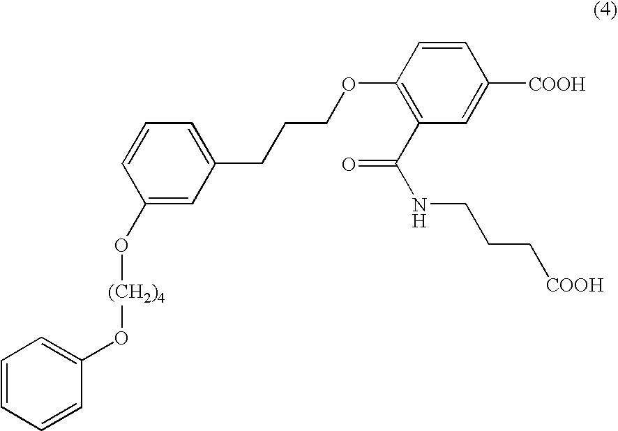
C1=C(O[(CH2)4]OC2=CC=CC=C2)C=CC=C1CCCOC1=C(C(NCCC[COOH])=O)C=C([COOH])C=C1
